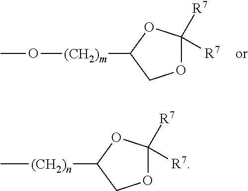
O([(CH2)m]C1COC([R7])([R7])O1)C.C[(CH2)n]C1COC([R7])([R7])O1
